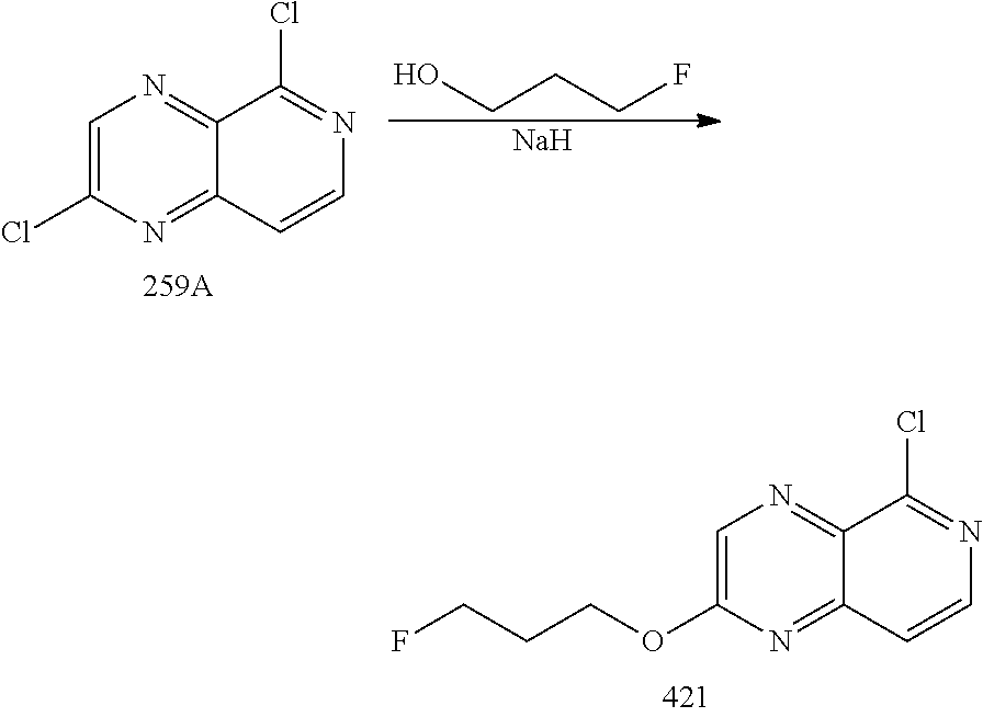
C1=C(Cl)N=C2C(=N1)C(Cl)=NC=C2.[Na].OCCCF.C1=C(OCCCF)N=C2C(=N1)C(Cl)=NC=C2
